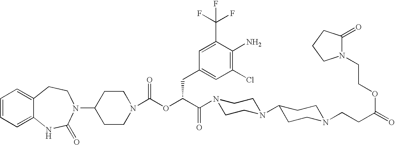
C12=CC=CC=C1NC(=O)N(C1CCN(C(OC(C(=O)N3CCN(C4CCN(CCC(=O)OCCN5C(=O)CCC5)CC4)CC3)CC3=CC(Cl)=C(N)C(C(F)(F)F)=C3)=O)CC1)CC2
